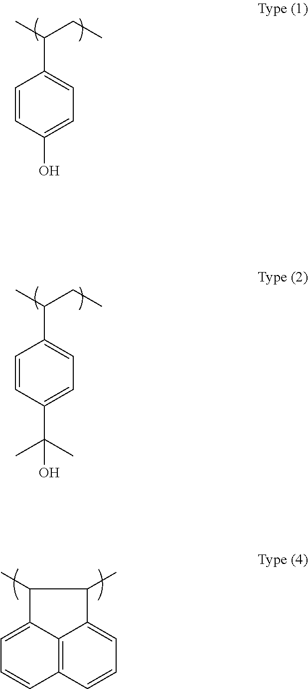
C12=C3C=CC=C1C(C)C(C)C2=CC=C3.C1=CC(O)=CC=C1C(C)CC.C1=CC(C(C)(C)O)=CC=C1C(C)CC
